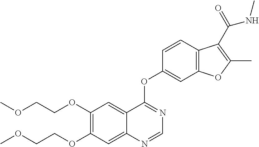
C1=NC2=CC(OCCOC)=C(OCCOC)C=C2C(OC2=CC3=C(C=C2)C(C(=O)NC)=C(C)O3)=N1
